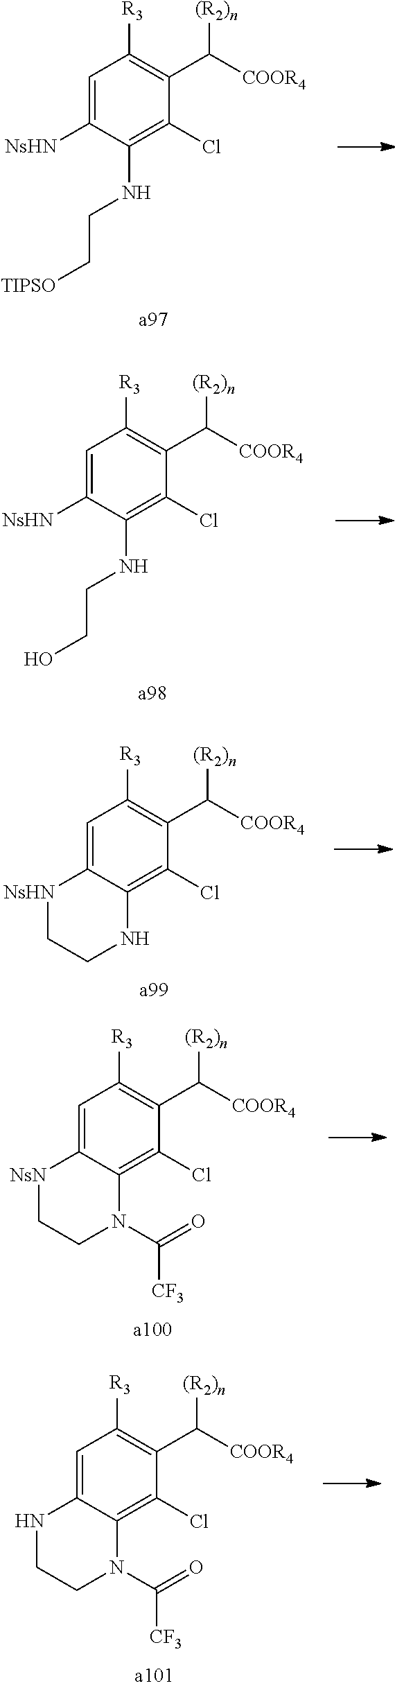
C1=C([NsHN])C(NCC[TIPSO])=C(Cl)C(C([COOR4])[(R2)n])=C1[R3].C1=C([NsHN])C(NCCO)=C(Cl)C(C([COOR4])[(R2)n])=C1[R3].C1=C2C(=C(Cl)C(C([COOR4])[(R2)n])=C1[R3])NCC[NsHN]2.C1=C2C(=C(Cl)C(C([COOR4])[(R2)n])=C1[R3])N(C(=O)[CF3])CC[NsN]2.C1=C2C(=C(Cl)C(C([COOR4])[(R2)n])=C1[R3])N(C(=O)[CF3])CCN2
